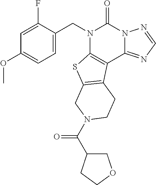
C1=C(CN2C3=C(C4=NC=NN4C2=O)C2=C(S3)CN(C(C3COCC3)=O)CC2)C(F)=CC(OC)=C1
